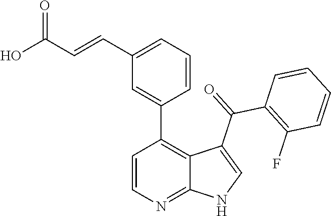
C1=CN=C2C(=C1C1=CC(C=CC(O)=O)=CC=C1)C(C(=O)C1=C(F)C=CC=C1)=CN2
